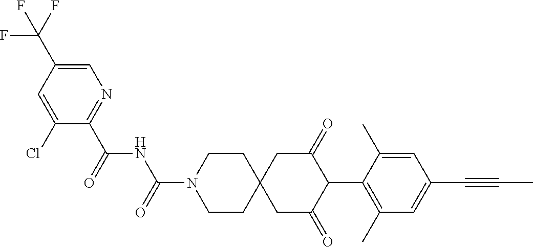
C1CN(C(=O)NC(C2=NC=C(C(F)(F)F)C=C2Cl)=O)CCC12CC(=O)C(C1=C(C)C=C(C#CC)C=C1C)C(=O)C2
